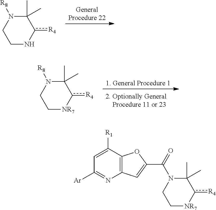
[GeneralProcedure 22].[R8]N1CCNc([R4])C1(C)C.[1. General Procedure 1].[R8]N1CC[NR7]c([R4])C1(C)C.C1=C([R1])C2=C(N=C1[Ar])C=C(C(N1CC[NR7]c([R4])C1(C)C)=O)O2
